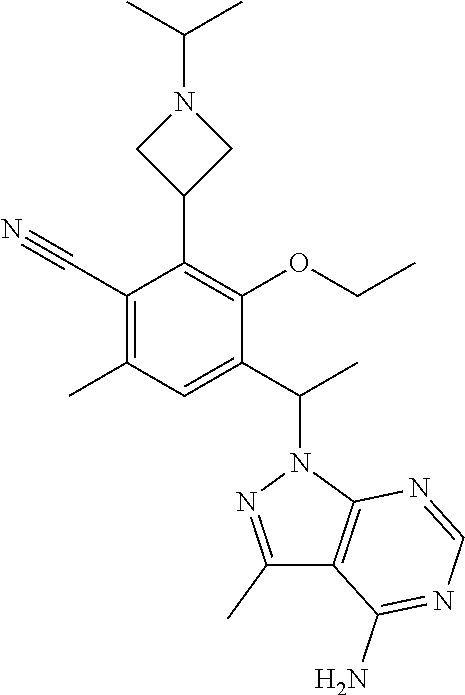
C1(C2=C(OCC)C(C(N3N=C(C)C4=C3N=CN=C4N)C)=CC(C)=C2C#N)CN(C(C)C)C1
